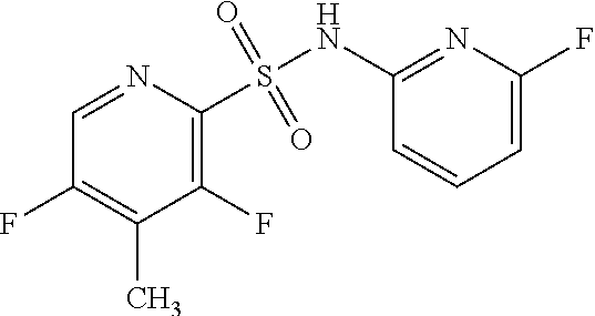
C1(F)=C(S(=O)(=O)NC2=NC(F)=CC=C2)N=CC(F)=C1C
